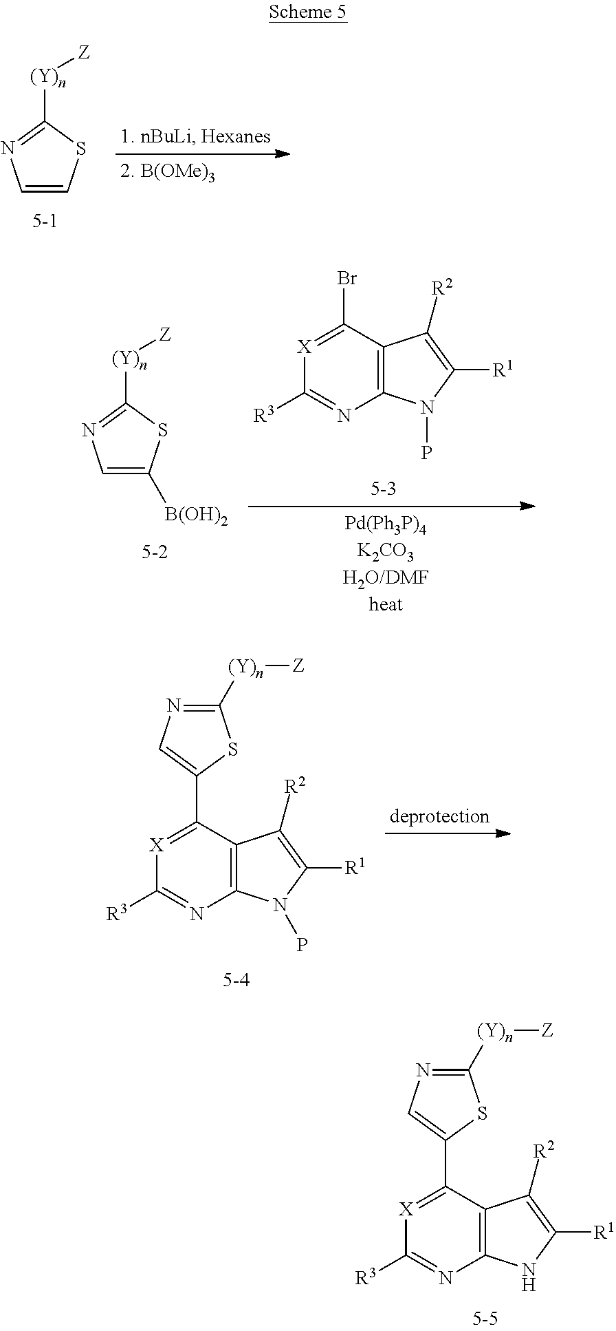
C12=C(C(C3=CN=C([(Y)n][Z])S3)=[X]C([R3])=N1)C([R2])=C([R1])N2.C1=CSC([(Y)n][Z])=N1.C1=C([B(OH)2])SC([(Y)n][Z])=N1.C12=C(C(Br)=[X]C([R3])=N1)C([R2])=C([R1])N2P.C12=C(C(C3=CN=C([(Y)n][Z])S3)=[X]C([R3])=N1)C([R2])=C([R1])N2P
